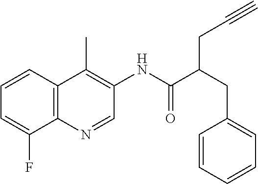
C12=C(N=CC(NC(C(CC3=CC=CC=C3)CC#C)=O)=C1C)C(F)=CC=C2
